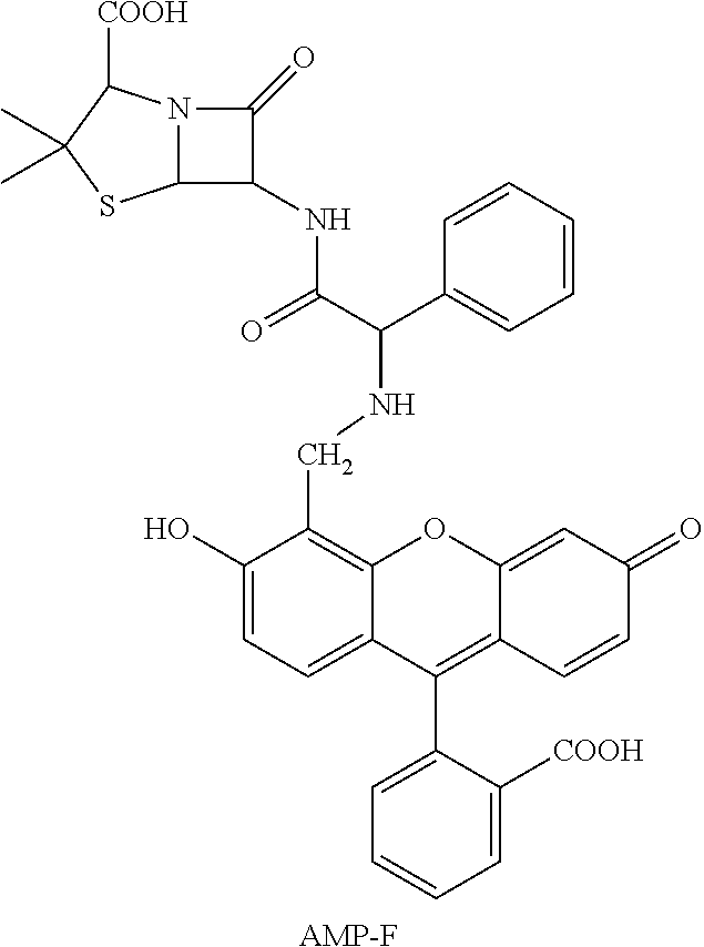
C1=CC=C([COOH])C(C2=C3C(=CC(=O)C=C3)OC3=C(CNC(C4=CC=CC=C4)C(NC4C(=O)N5C4SC(C)(C)C5[COOH])=O)C(O)=CC=C23)=C1.[AMP-F]
